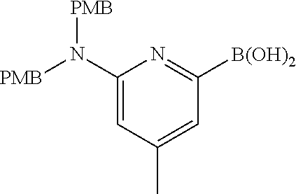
C1=C(C)C=C(N([PMB])[PMB])N=C1[B(OH)2]
